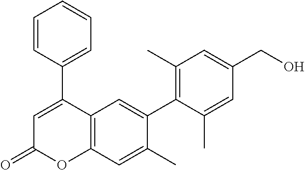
C1(C2=CC(=O)OC3=C2C=C(C2=C(C)C=C(CO)C=C2C)C(C)=C3)=CC=CC=C1
